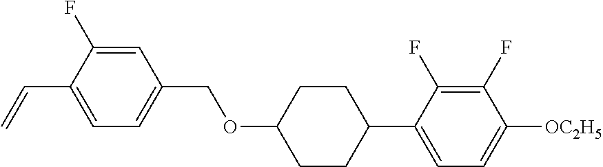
C1=C(F)C(C=C)=CC=C1COC1CCC(C2=CC=C([OC2H5])C(F)=C2F)CC1
